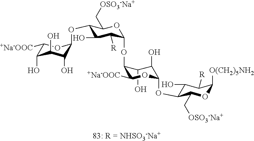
OC1C(OC2C([R])C(O)C(OC3C(O)C(O)C(O)C([+Na-OOC])O3)C(C[OSO3-Na+])O2)C([+Na-OOC])OC(OC2C(O)C([R])C([O(CH2)5NH2])OC2C[OSO3-Na+])C1O
